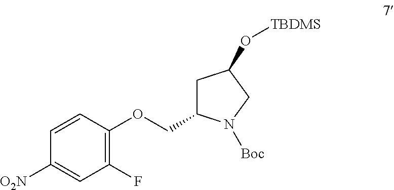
[O2N]C1=CC(F)=C(OCC2CC(O[TBDMS])CN2[Boc])C=C1
